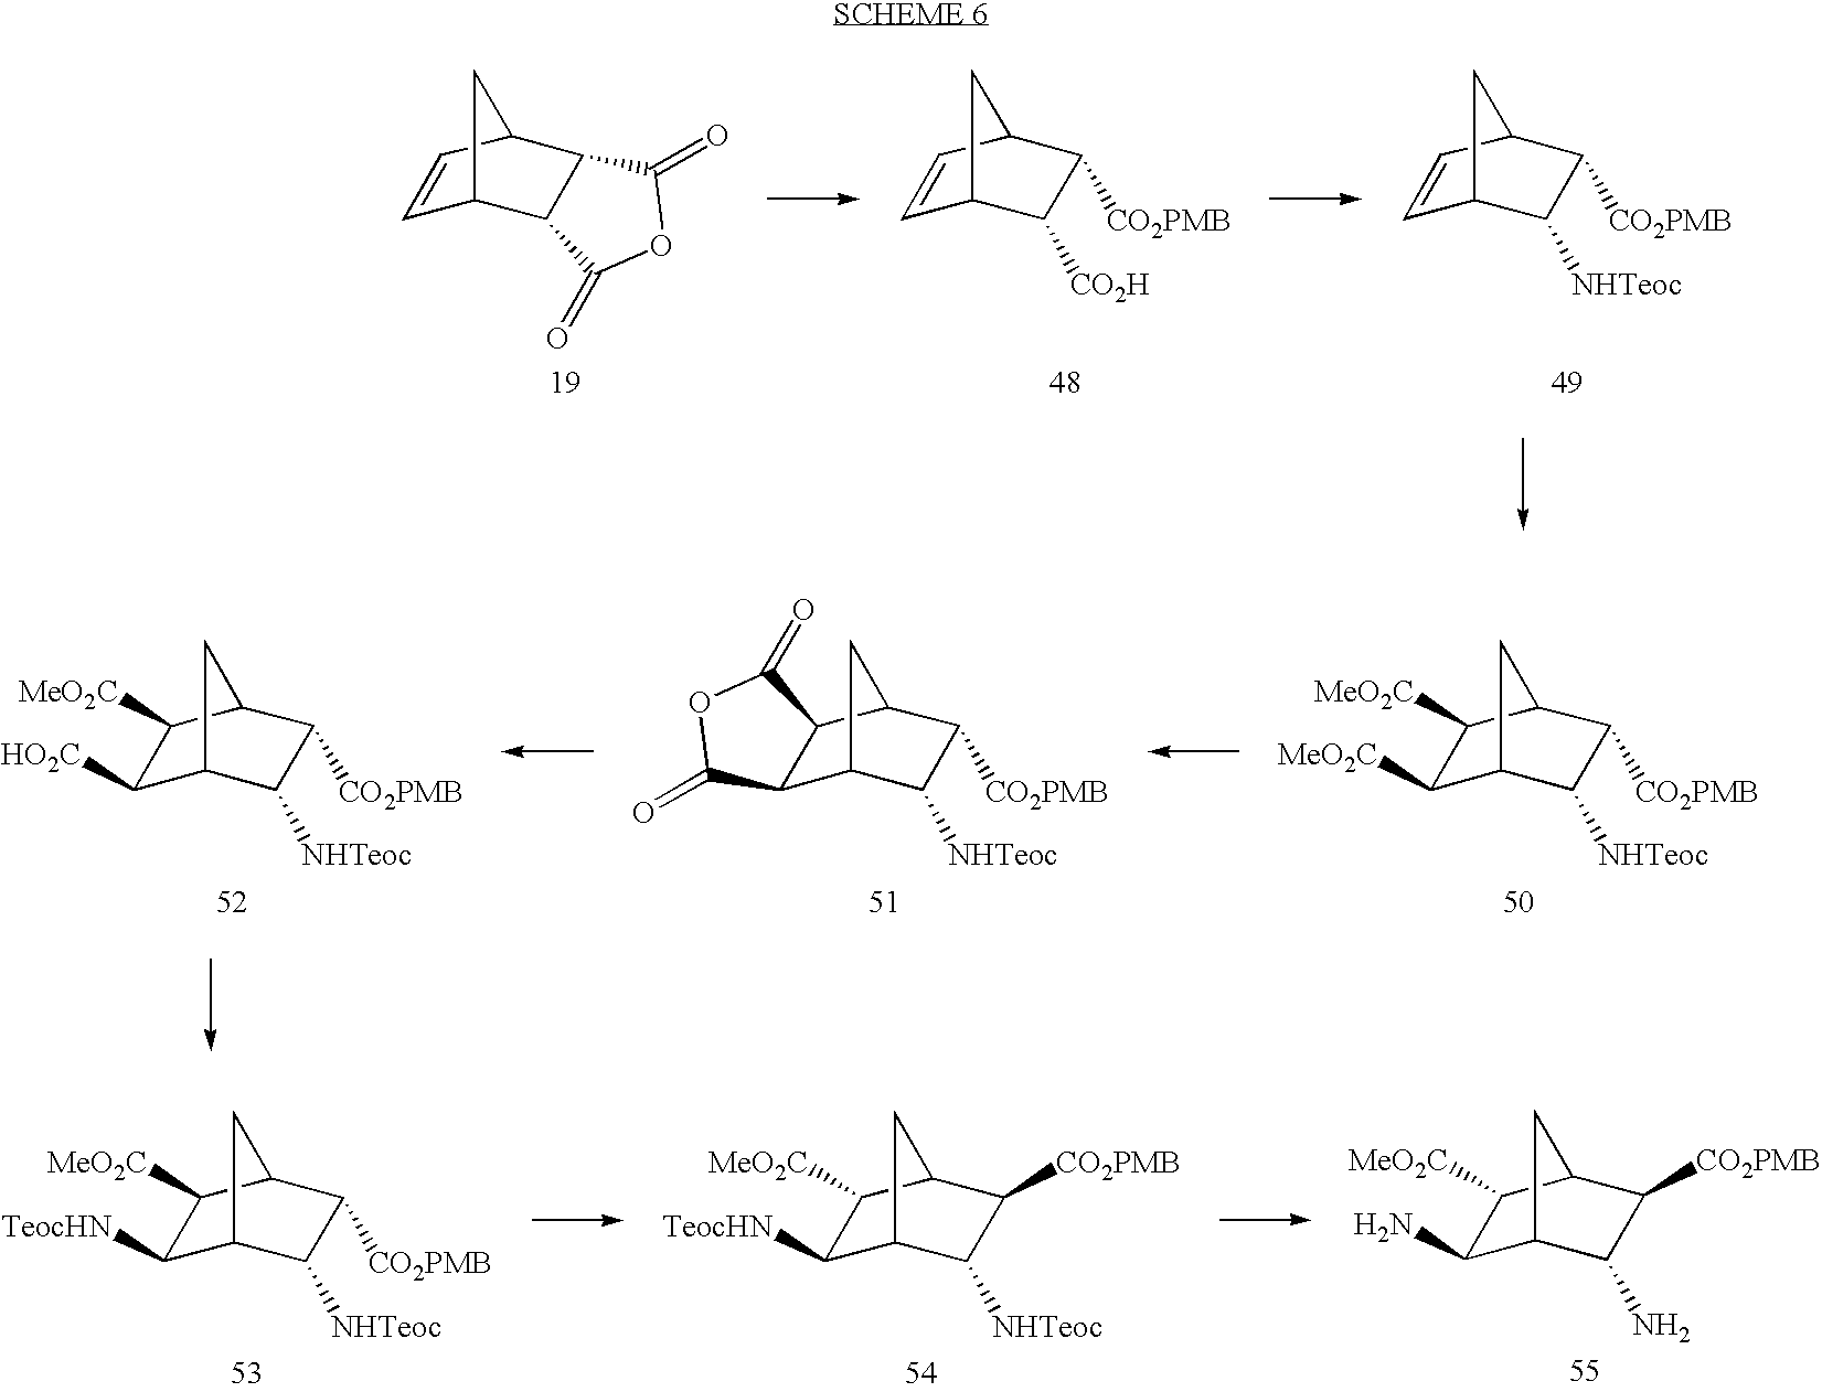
C1=CC2C([CO2PMB])C([CO2H])C1C2.C1=CC2C3C(C1C2)C(=O)OC3=O.C1=CC2C([CO2PMB])C([NHTeoc])C1C2.C1([MeO2C])C2C([NHTeoc])C([CO2PMB])C(C1[MeO2C])C2.C12C3C([NHTeoc])C([CO2PMB])C(C1C(=O)OC2=O)C3.C1([HO2C])C2C([NHTeoc])C([CO2PMB])C(C1[MeO2C])C2.C1([TeocHN])C2C([NHTeoc])C([CO2PMB])C(C1[MeO2C])C2.C1([TeocHN])C2C([NHTeoc])C([CO2PMB])C(C1[MeO2C])C2.C1(N)C2C(N)C([CO2PMB])C(C1[MeO2C])C2
